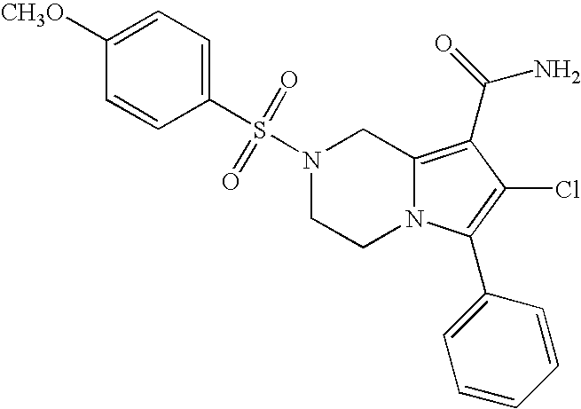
S(N1CCN2C(=C(C(N)=O)C(Cl)=C2C2=CC=CC=C2)C1)(=O)(=O)C1=CC=C([CH3O])C=C1
